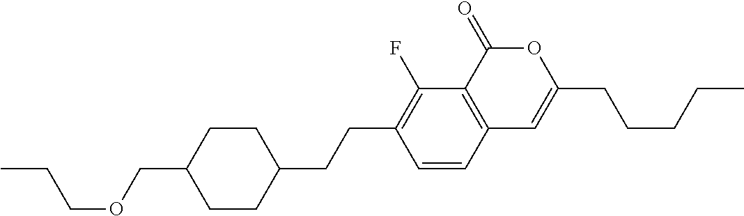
C12=C(C(=O)OC(CCCCC)=C1)C(F)=C(CCC1CCC(COCCC)CC1)C=C2
